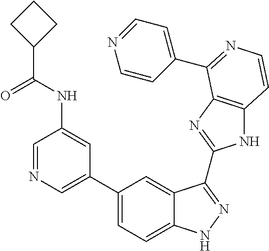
C1(C2=CN=CC(NC(C3CCC3)=O)=C2)=CC=C2C(=C1)C(C1=NC3=C(N1)C=CN=C3C1=CC=NC=C1)=NN2
